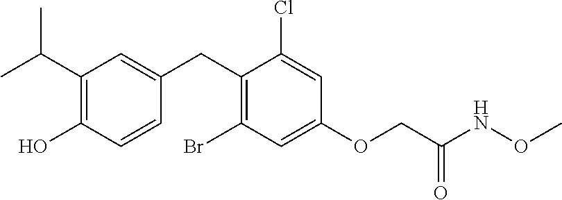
C1(CC2=CC(C(C)C)=C(O)C=C2)=C(Br)C=C(OCC(NOC)=O)C=C1Cl
